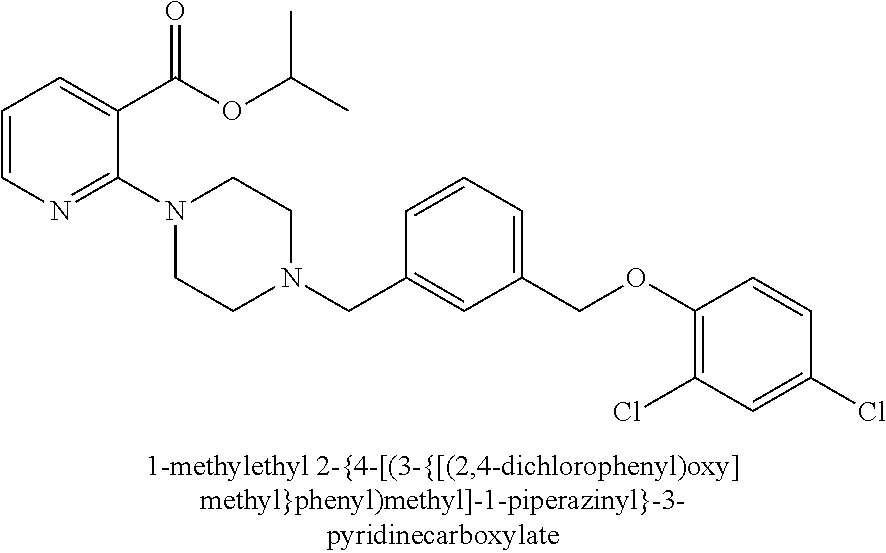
C1=CN=C(N2CCN(CC3=CC(COC4=C(Cl)C=C(Cl)C=C4)=CC=C3)CC2)C(C(OC(C)C)=O)=C1
